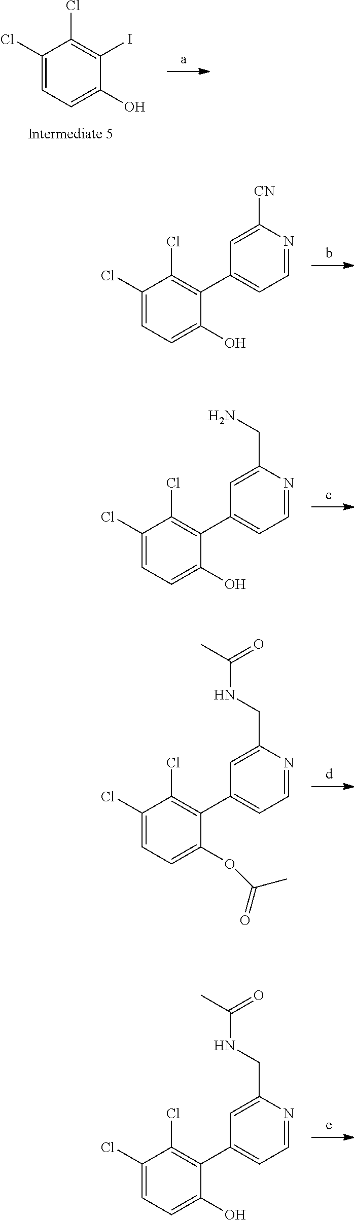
C1(Cl)=CC=C(O)C(I)=C1Cl.C1(Cl)=CC=C(O)C(C2=CC=NC([CN])=C2)=C1Cl.C1(Cl)=CC=C(O)C(C2=CC=NC(CN)=C2)=C1Cl.C1(Cl)=CC=C(OC(C)=O)C(C2=CC=NC(CNC(C)=O)=C2)=C1Cl.C1(Cl)=CC=C(O)C(C2=CC=NC(CNC(C)=O)=C2)=C1Cl
